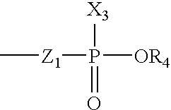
C[Z1]P([OR4])([X3])=O
